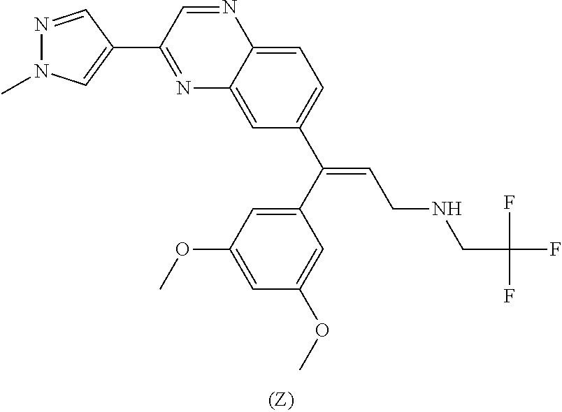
N1=C(C2=CN(C)N=C2)C=NC2=CC=C(C(=CCNCC(F)(F)F)C3=CC(OC)=CC(OC)=C3)C=C12
